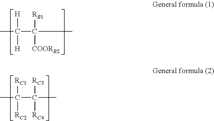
CC(C(C)([RB1])[COORB2])([H])[H].CC(C([RC3])([RC4])C)([RC1])[RC2]
